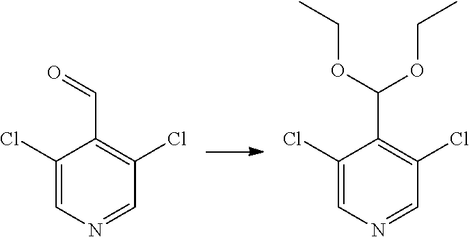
C1(Cl)=CN=CC(Cl)=C1C=O.C1(Cl)=CN=CC(Cl)=C1C(OCC)OCC
